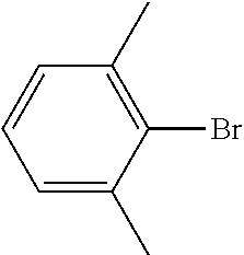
C1=CC(C)=C(Br)C(C)=C1
